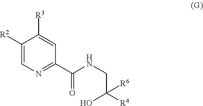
C1([R2])=CN=C(C(NCC(O)([R4])[R6])=O)C=C1[R3]
